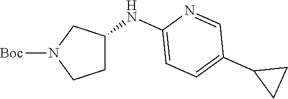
C1C(NC2=CC=C(C3CC3)C=N2)CN([Boc])C1
